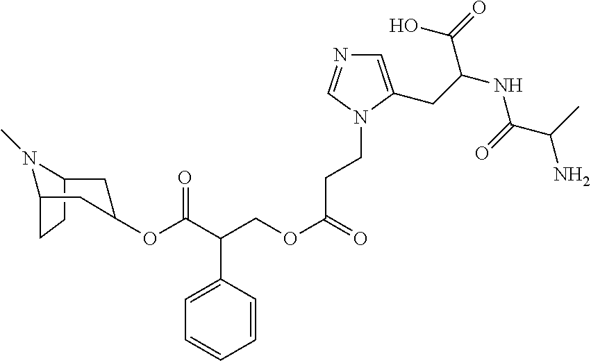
C12CCC(N1C)CC(OC(C(COC(=O)CCN1C(CC(NC(C(C)N)=O)C(=O)O)=CN=C1)C1=CC=CC=C1)=O)C2
